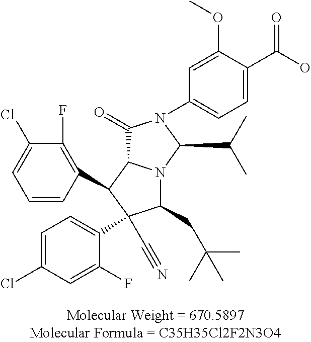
C1(Cl)=CC=C(C2(C#N)C(CC(C)(C)C)N3C(C(=O)N(C4=CC=C(C(O)=O)C(OC)=C4)C3C(C)C)C2C2=C(F)C(Cl)=CC=C2)C(F)=C1
